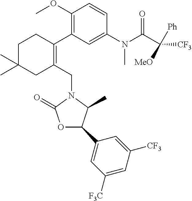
C1(OC)=C(C2=C(CN3C(=O)OC(C4=CC([F3C])=CC([CF3])=C4)C3C)CC(C)(C)CC2)C=C(N(C(C([MeO])([Ph])[CF3])=O)C)C=C1
